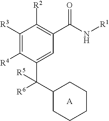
C1([R3])=C([R4])C(C(C2CCCCC2)([R6])[R5])=CC(C(N[R1])=O)=C1[R2].[A]
